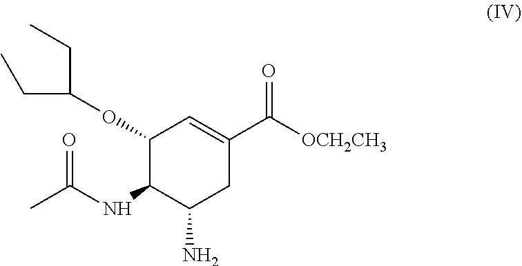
C1(OC(CC)CC)C(NC(C)=O)C(N)CC(C(=O)[OCH2CH3])=C1
